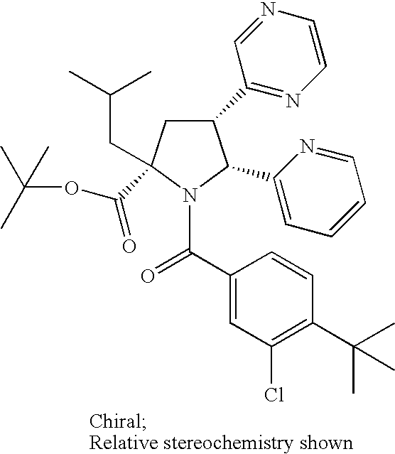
C1(C2=NC=CN=C2)CC(C(=O)OC(C)(C)C)(CC(C)C)N(C(C2=CC(Cl)=C(C(C)(C)C)C=C2)=O)C1C1=CC=CC=N1
